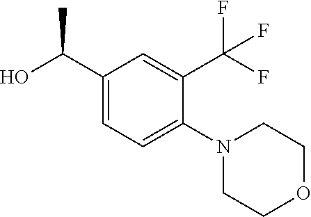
C1(C(O)C)=CC=C(N2CCOCC2)C(C(F)(F)F)=C1
